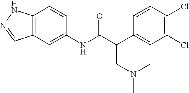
C12=C(C=C(NC(C(C3=CC(Cl)=C(Cl)C=C3)CN(C)C)=O)C=C1)C=NN2
